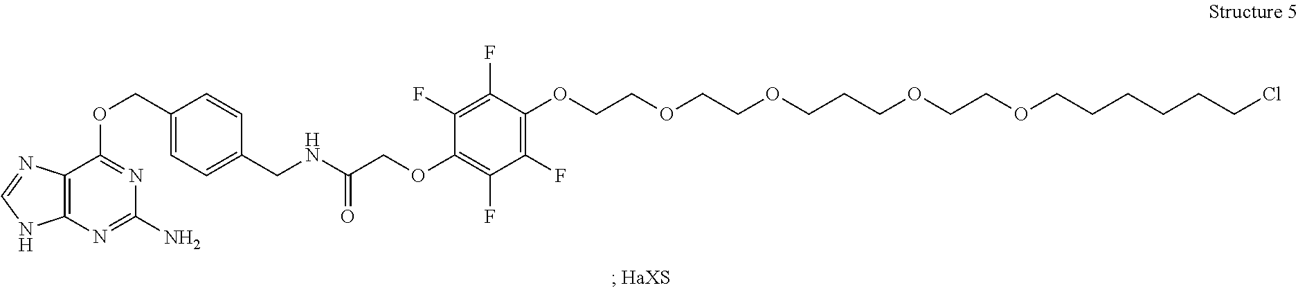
C1(F)=C(F)C(OCCOCCOCCCOCCOCCCCCCCl)=C(F)C(F)=C1OCC(NCC1=CC=C(COC2=NC(N)=NC3=C2N=CN3)C=C1)=O
